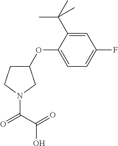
C1(OC2=CC=C(F)C=C2C(C)(C)C)CCN(C(C(=O)O)=O)C1
